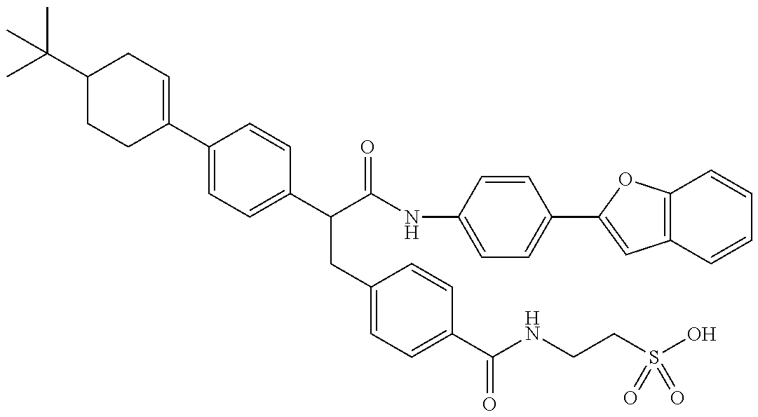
C1(C(C)(C)C)CCC(C2=CC=C(C(C(NC3=CC=C(C4=CC5=C(O4)C=CC=C5)C=C3)=O)CC3=CC=C(C(NCCS(O)(=O)=O)=O)C=C3)C=C2)=CC1
